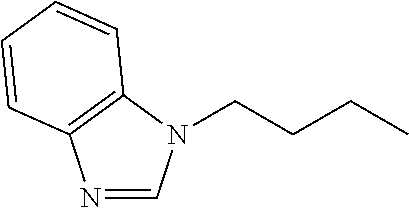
C(CCC)N1C=NC2=C1C=CC=C2
